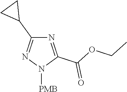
N1=C(C(OCC)=O)N([PMB])N=C1C1CC1
